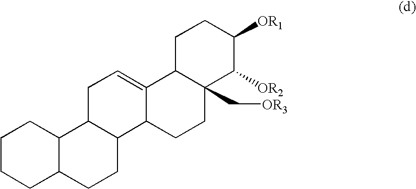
C1CCC2C(C1)C1C(CC2)C2C(=CC1)C1C(C[OR3])(CC2)C([OR2])C([OR1])CC1
